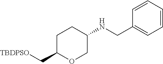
C1=CC=CC=C1CNC1CCC(C[TBDPSO])OC1
